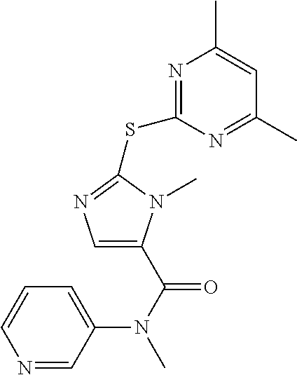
N1=CC(N(C(=O)C2=CN=C(SC3=NC(C)=CC(C)=N3)N2C)C)=CC=C1
